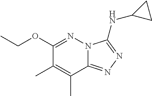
C(OC1=NN2C(=NN=C2NC2CC2)C(C)=C1C)C
